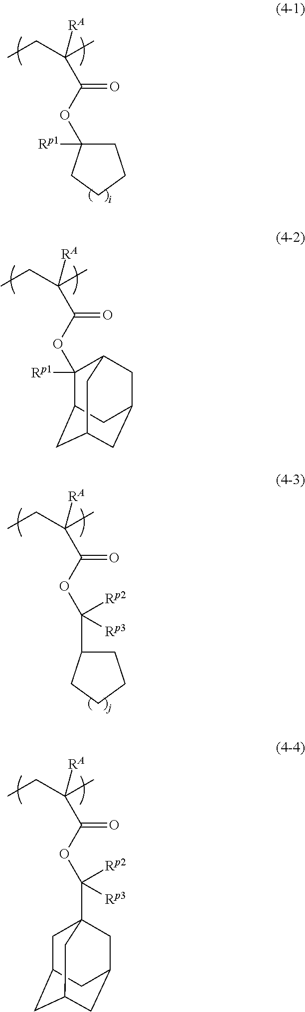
CCC(C)([RA])C(OC1([Rp1])CCCC1)=O.CCC(C)([RA])C(OC1([Rp1])C2CC3CC(CC1C3)C2)=O.CCC(C)([RA])C(OC([Rp2])([Rp3])C1CCCC1)=O.CCC(C)([RA])C(OC([Rp2])([Rp3])C12CC3CC(CC(C1)C3)C2)=O
